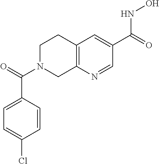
C12=C(N=CC(C(=O)NO)=C1)CN(C(=O)C1=CC=C(Cl)C=C1)CC2
